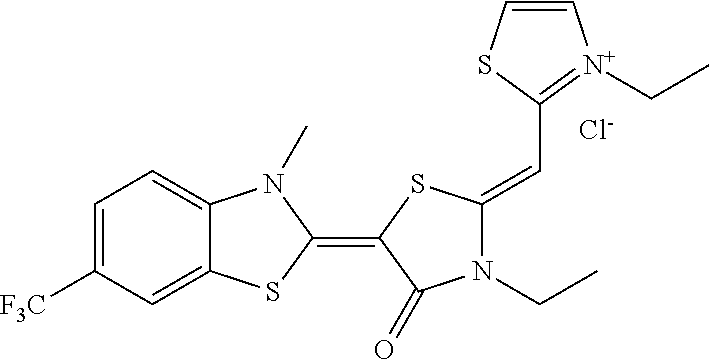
[Cl-].C1=C([F3C])C=C2C(=C1)N(C)C(=C1SC(=CC3=[N+](CC)C=CS3)N(CC)C1=O)S2
